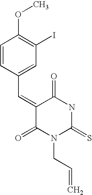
C1=CC(C=C2C(=O)N(CC=C)C(=S)NC2=O)=CC(I)=C1OC
